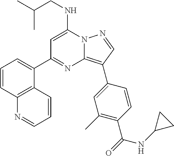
N12C(=C(C3=CC(C)=C(C(=O)NC4CC4)C=C3)C=N1)N=C(C1=CC=CC3=C1C=CC=N3)C=C2NCC(C)C
